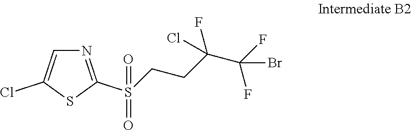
N1=C(S(=O)(=O)CCC(F)(Cl)C(F)(Br)F)SC(Cl)=C1
